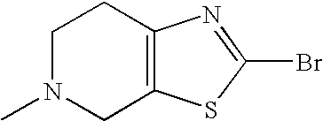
C1N(C)CC2=C(C1)N=C(Br)S2
